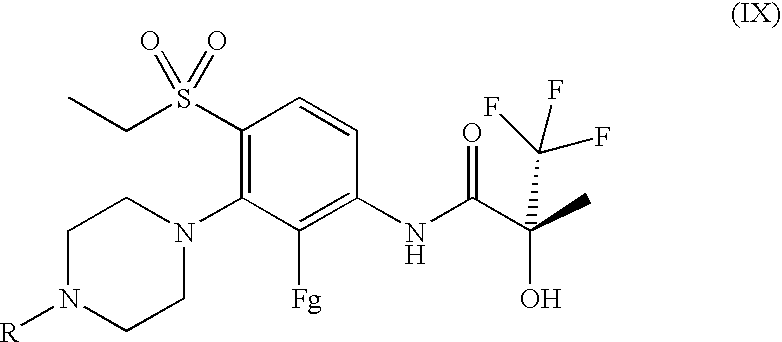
N1(C2=C(S(CC)(=O)=O)C=CC(NC(C(C)(O)C(F)(F)F)=O)=C2[Fg])CCN([R])CC1
